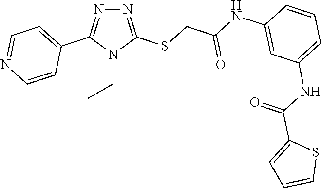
N1=C(SCC(NC2=CC(NC(C3=CC=CS3)=O)=CC=C2)=O)N(CC)C(C2=CC=NC=C2)=N1
